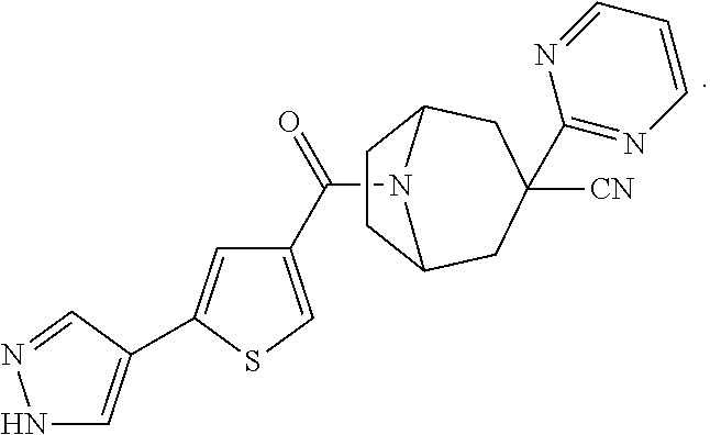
N1C=C(C2=CC(C(=O)N3C4CCC3CC([CN])(C3=NC=CC=N3)C4)=CS2)C=N1
